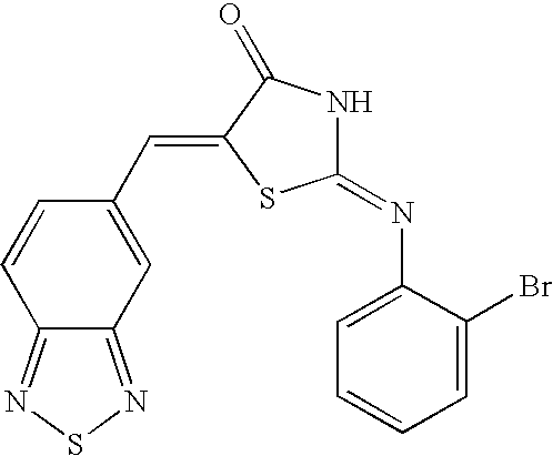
C12=NSN=C1C=C(C=C1C(=O)NC(=NC3=CC=CC=C3Br)S1)C=C2
